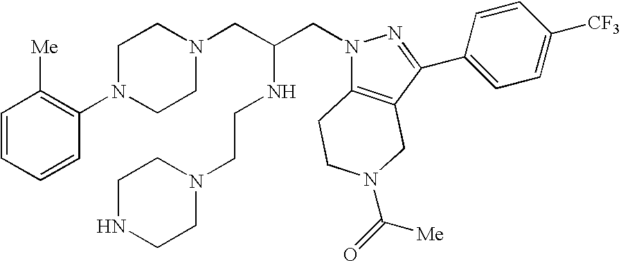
C1=CC=CC(N2CCN(CC(CN3C4=C(C(C5=CC=C([CF3])C=C5)=N3)CN(C(=O)[Me])CC4)NCCN3CCNCC3)CC2)=C1[Me]
